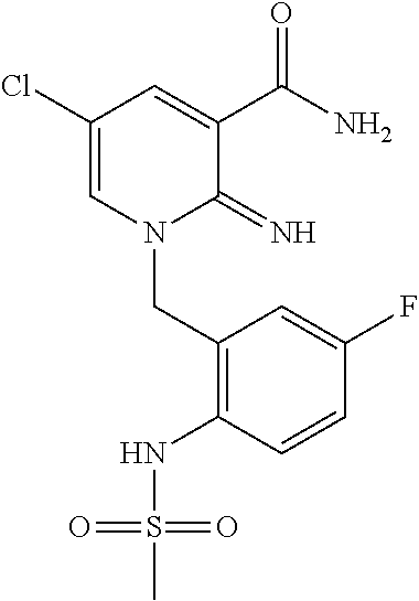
C1(Cl)=CN(CC2=C(NS(C)(=O)=O)C=CC(F)=C2)C(=N)C(C(N)=O)=C1
